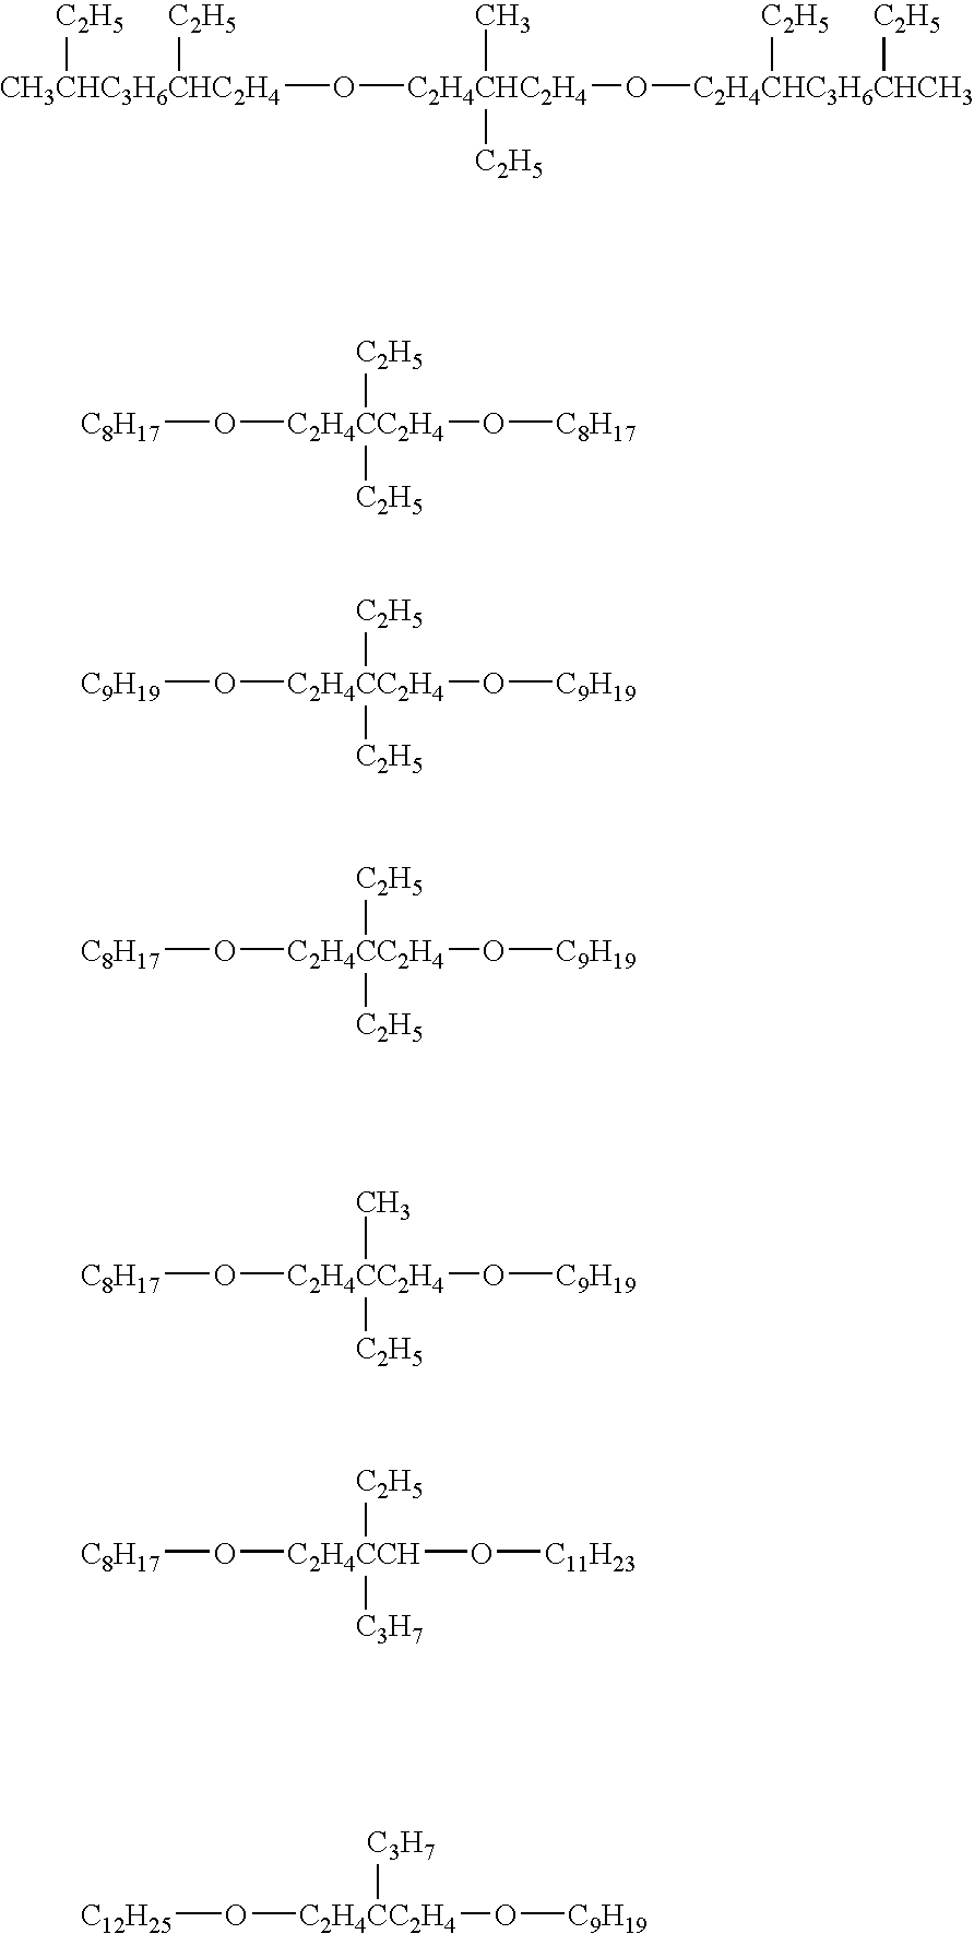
[CH3CHC3H6CHC2H4](O[C2H4CHC2H4](C)(O[C2H4CHC3H6CHCH3]([C2H5])[C2H5])[C2H5])([C2H5])[C2H5].[C8H17]O[C2H4CC2H4]([C2H5])([C2H5])O[C8H17].[C9H19]O[C2H4CC2H4]([C2H5])([C2H5])O[C9H19].[C8H17]O[C2H4CC2H4]([C2H5])([C2H5])O[C9H19].[C8H17]O[C2H4CC2H4](C)([C2H5])O[C9H19].[C8H17]O[C2H4CCH]([C2H5])([C3H7])O[C11H23].[C12H25]O[C2H4CC2H4]([C3H7])O[C9H19]
